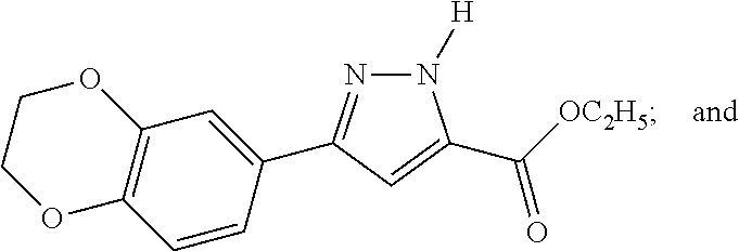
C1=CC(C2=NN([H])C(C([OC2H5])=O)=C2)=CC2=C1OCCO2
